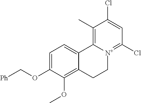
C1=C(OC[Ph])C(OC)=C2C(=C1)C1=C(C)C(Cl)=CC(Cl)=[N+]1CC2
